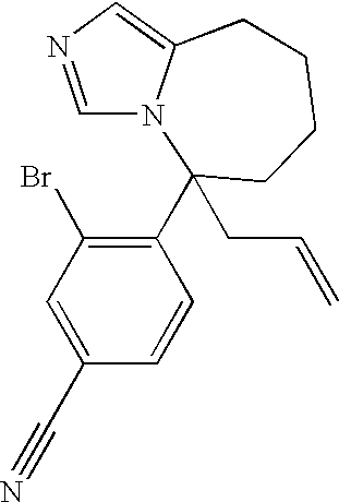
C1=NC=C2N1C(C1=C(Br)C=C(C#N)C=C1)(CC=C)CCCC2
